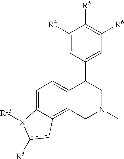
C1=C2C(=C3C(=C1)C(C1=CC([R6])=C([R5])C([R4])=C1)CN(C)C3)cc([R3])[X]2[R13]
